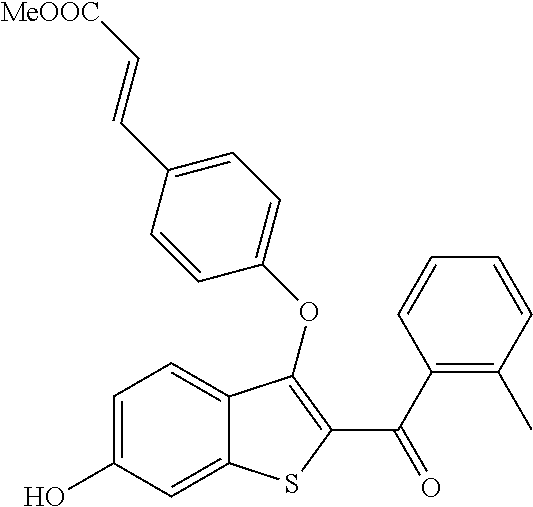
C1=C(O)C=C2C(=C1)C(OC1=CC=C(C=C[MeOOC])C=C1)=C(C(C1=C(C)C=CC=C1)=O)S2
